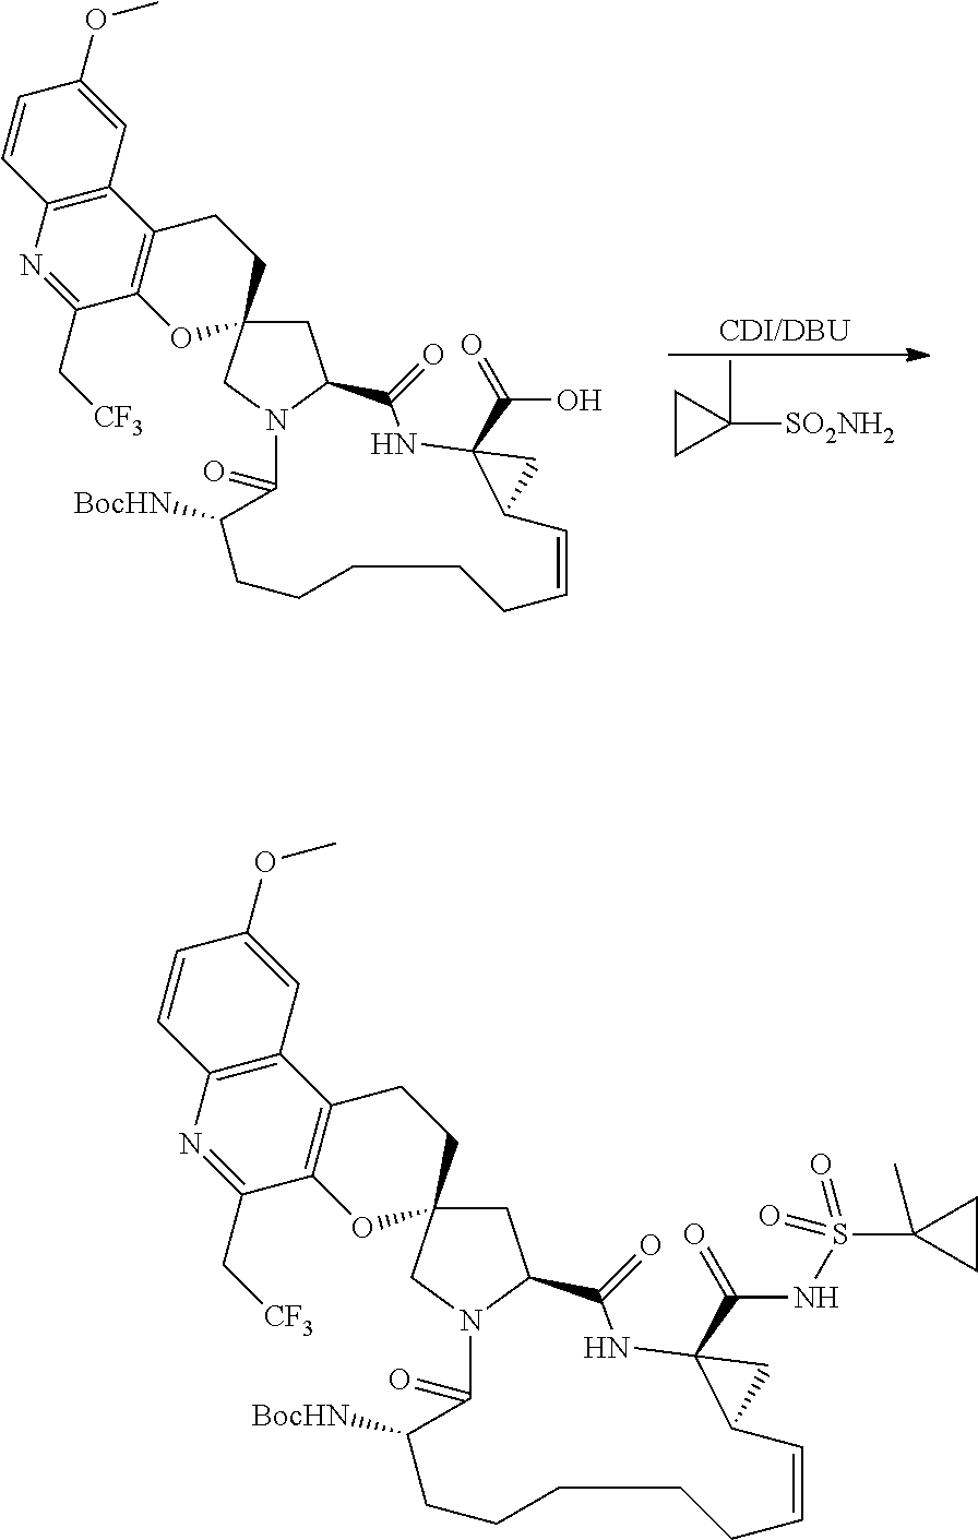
C1CC1(C)[SO2NH2].C1C2N(CC13OC1=C(C4=C(C=CC(OC)=C4)N=C1C[CF3])CC3)C(=O)C([BocHN])CCCCCC=CC1C(C(O)=O)(NC2=O)C1.C1C2N(CC13OC1=C(C4=C(C=CC(OC)=C4)N=C1C[CF3])CC3)C(=O)C([BocHN])CCCCCC=CC1C(C(NS(C3(C)CC3)(=O)=O)=O)(NC2=O)C1
